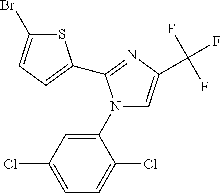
N1(C2=CC(Cl)=CC=C2Cl)C=C(C(F)(F)F)N=C1C1=CC=C(Br)S1
